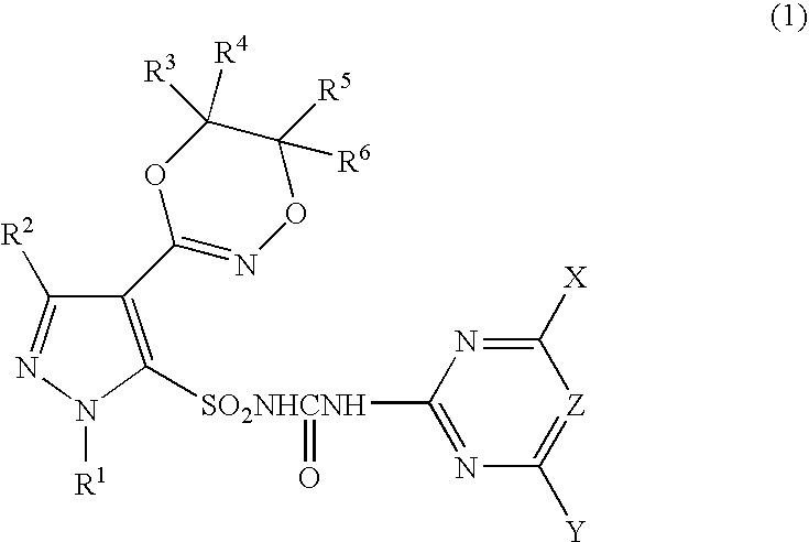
C1(C2=NOC([R5])([R6])C([R3])([R4])O2)=C([SO2NHCNH](=O)C2=NC([Y])=[Z]C([X])=N2)N([R1])N=C1[R2]
